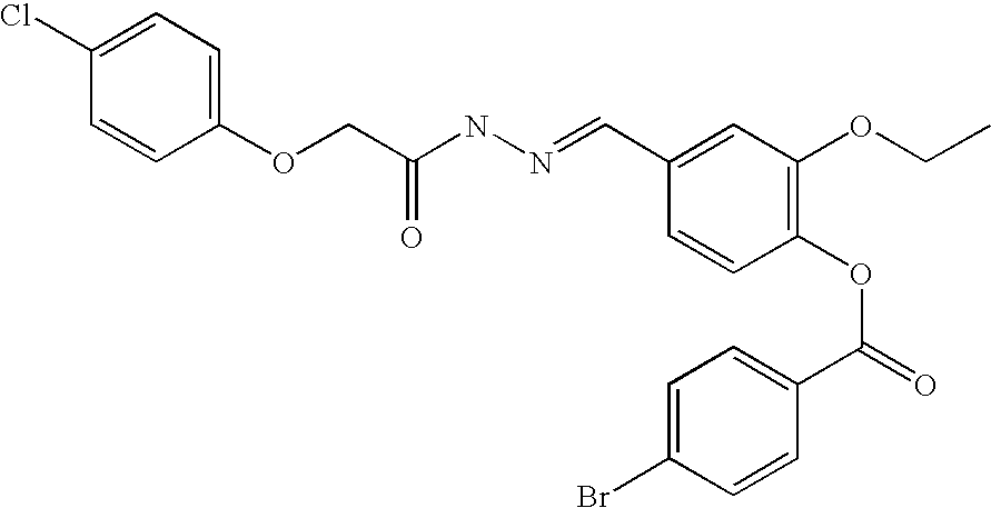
C1(OCC(NN=CC2=CC(OCC)=C(OC(=O)C3=CC=C(Br)C=C3)C=C2)=O)=CC=C(Cl)C=C1
